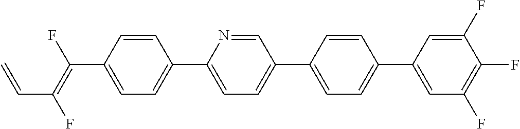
C(C1=CC=C(C2=CC=C(C3=CC=C(C4=CC(F)=C(F)C(F)=C4)C=C3)C=N2)C=C1)(=C(F)C=C)F
